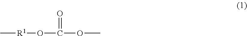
O=C(O[R1]C)OC
